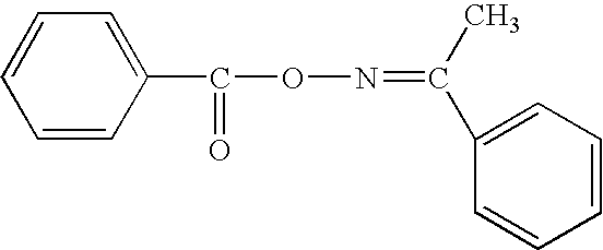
C1=CC(C(ON=C(C2=CC=CC=C2)C)=O)=CC=C1
